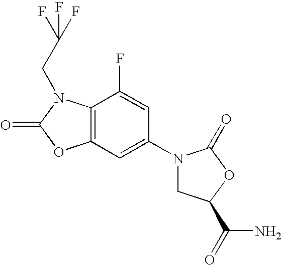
C12=C(C(F)=CC(N3CC(C(N)=O)OC3=O)=C1)N(CC(F)(F)F)C(=O)O2
